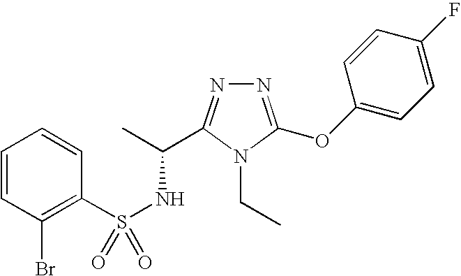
N1=C(OC2=CC=C(F)C=C2)N(CC)C(C(C)NS(=O)(C2=C(Br)C=CC=C2)=O)=N1
